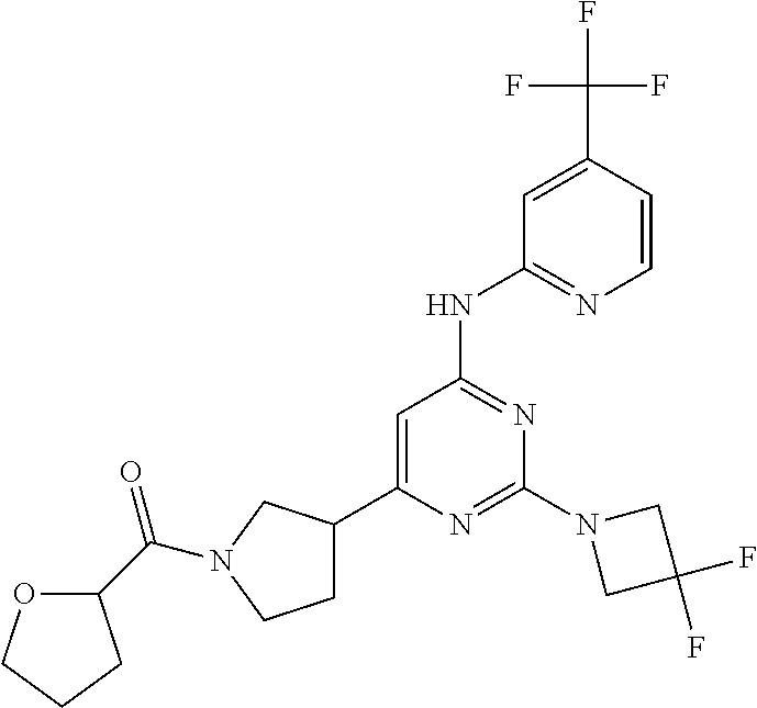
C1=C(C(F)(F)F)C=CN=C1NC1=NC(N2CC(F)(F)C2)=NC(C2CCN(C(C3OCCC3)=O)C2)=C1
